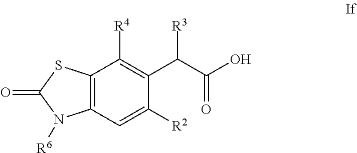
C12=C(C=C([R2])C(C(C(O)=O)[R3])=C1[R4])N([R6])C(=O)S2
